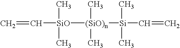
C([SiO](C)(C)[(SiO)n](C)(C)[Si](C=C)(C)C)=C
